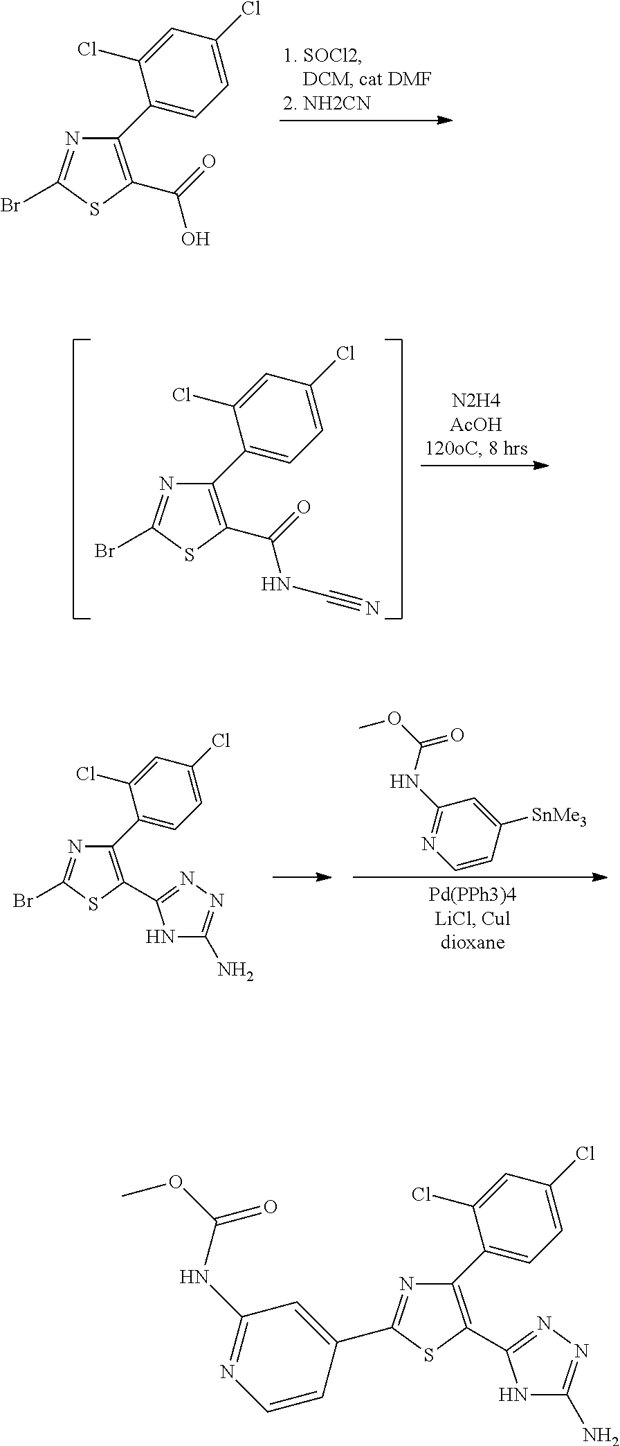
N1=C(Br)SC(C(=O)O)=C1C1=CC=C(Cl)C=C1Cl.N1=C(Br)SC(C(=O)NC#N)=C1C1=CC=C(Cl)C=C1Cl.C1(NC(OC)=O)=NC=CC([SnMe3])=C1.N1=C(Br)SC(C2=NN=C(N)N2)=C1C1=CC=C(Cl)C=C1Cl.N1=C(C2=CC(NC(OC)=O)=NC=C2)SC(C2=NN=C(N)N2)=C1C1=CC=C(Cl)C=C1Cl
